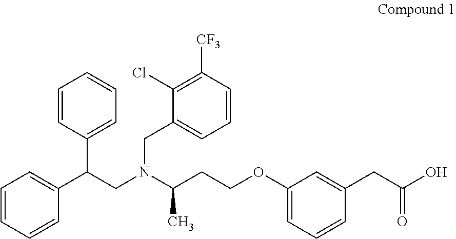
C1(CN(CC(C2=CC=CC=C2)C2=CC=CC=C2)C(C)CCOC2=CC=CC(CC(O)=O)=C2)=CC=CC([CF3])=C1Cl
